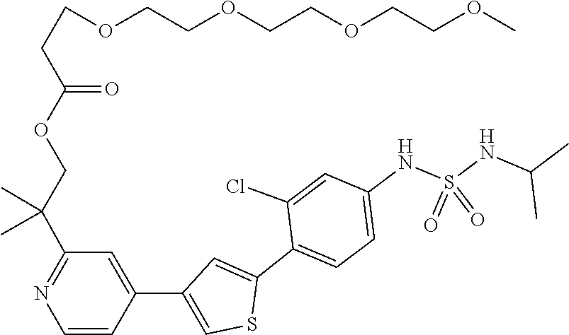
C1(C2=CC(C3=CC(C(COC(CCOCCOCCOCCOC)=O)(C)C)=NC=C3)=CS2)=CC=C(NS(NC(C)C)(=O)=O)C=C1Cl
